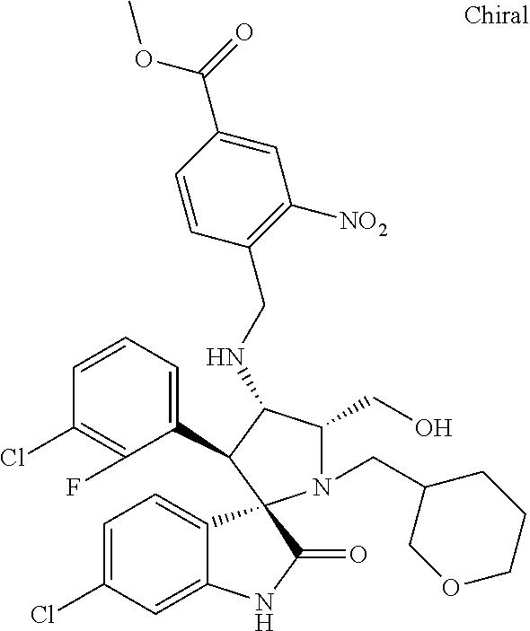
C1=C(Cl)C=C2C(=C1)C1(C(=O)N2)N(CC2COCCC2)C(CO)C(NCC2=C([NO2])C=C(C(=O)OC)C=C2)C1C1=CC=CC(Cl)=C1F
